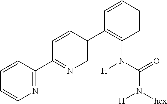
C1=C(C2=C(N(C(=O)N([hex])[H])[H])C=CC=C2)C=CC(C2=NC=CC=C2)=N1
